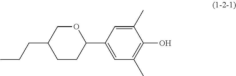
C1(C2=CC(C)=C(O)C(C)=C2)OCC(CCC)CC1
